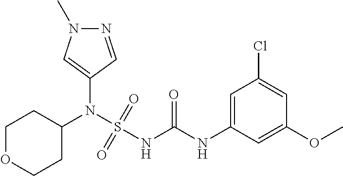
C1(N(S(NC(NC2=CC(Cl)=CC(OC)=C2)=O)(=O)=O)C2CCOCC2)=CN(C)N=C1
